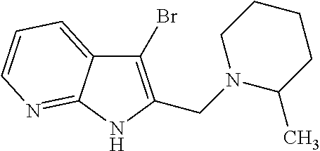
C1(Br)=C(CN2C(C)CCCC2)NC2=NC=CC=C12
